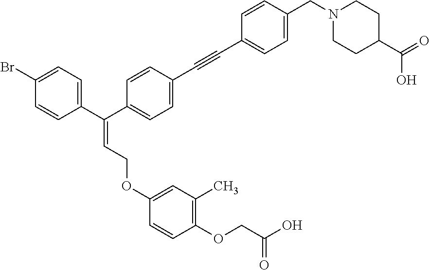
C1=CC(C(C2=CC=C(C#CC3=CC=C(CN4CCC(C(=O)O)CC4)C=C3)C=C2)=CCOC2=CC(C)=C(OCC(O)=O)C=C2)=CC=C1Br
